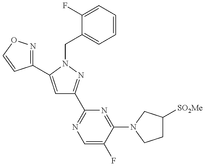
C1=C(C2=NOC=C2)N(CC2=CC=CC=C2F)N=C1C1=NC=C(F)C(N2CC([SO2Me])CC2)=N1
